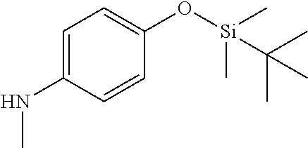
C1=C(NC)C=CC(O[Si](C)(C)C(C)(C)C)=C1
